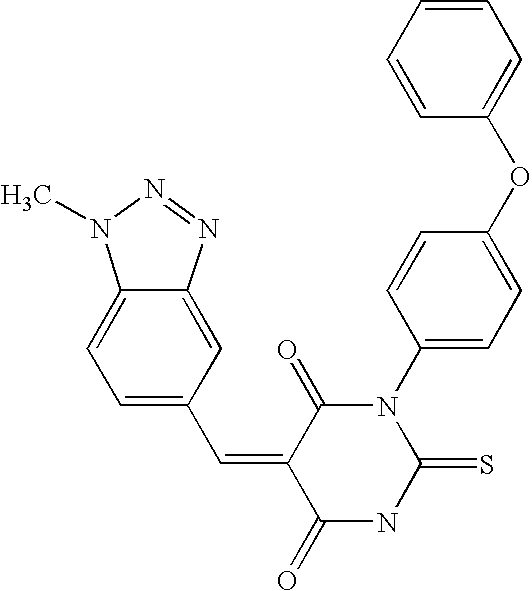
C1=CC=CC(OC2=CC=C(N3C(=O)C(=CC4=CC=C5C(=C4)N=NN5C)C(=O)NC3=S)C=C2)=C1
